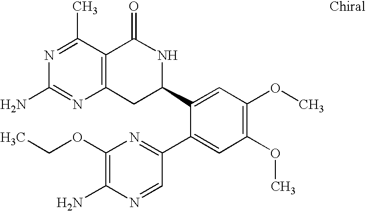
N1=C(C)C2=C(N=C1N)CC(C1=CC(OC)=C(OC)C=C1C1=NC(OCC)=C(N)N=C1)NC2=O
